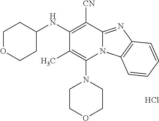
Cl.C1(NC2=C([CN])C3=NC4=C(N3C(N3CCOCC3)=C2C)C=CC=C4)CCOCC1
